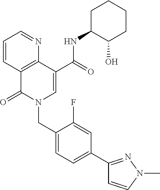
C1=CC2=C(N=C1)C(C(=O)NC1C(O)CCCC1)=CN(CC1=CC=C(C3=NN(C)C=C3)C=C1F)C2=O
